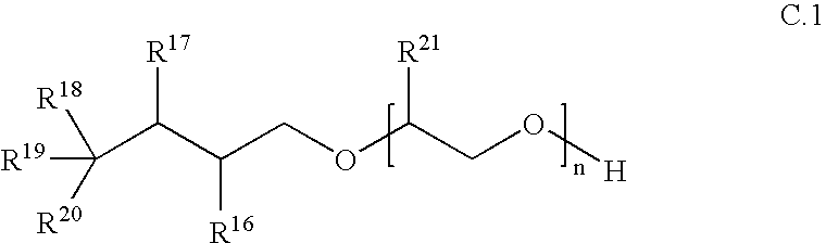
C(C(C([R16])COC(CO[H])[R21])[R17])([R19])([R18])[R20]
